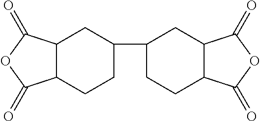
C12C(C(=O)OC1=O)CC(C1CCC3C(C(=O)OC3=O)C1)CC2
